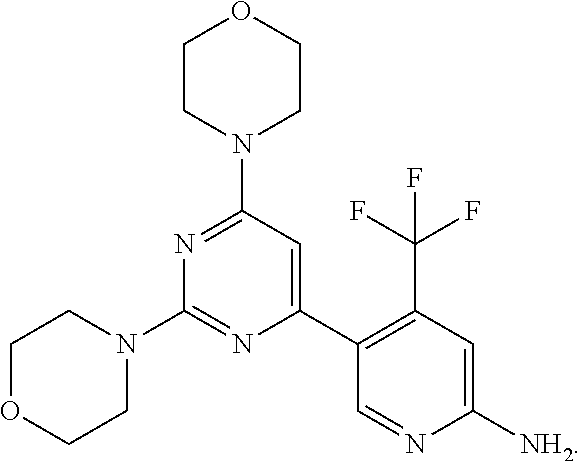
N1=C(N2CCOCC2)C=C(C2=C(C(F)(F)F)C=C([NH2])N=C2)N=C1N1CCOCC1
